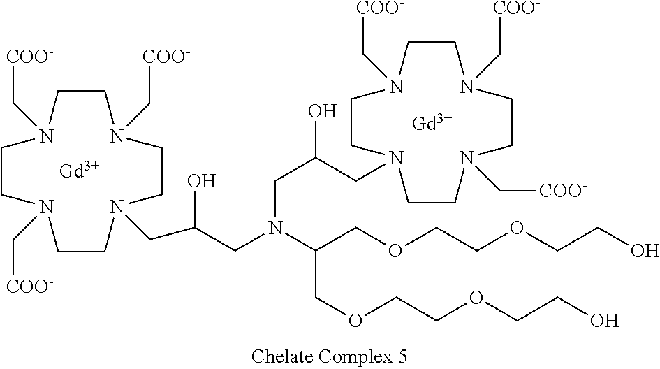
C1CN(C[COO-])CCN(C[COO-])CCN(CC(CN(C(COCCOCCO)COCCOCCO)CC(CN2CCN(C[COO-])CCN(C[COO-])CCN(C[COO-])CC2)O)O)CCN1C[COO-].[Gd].[Gd]
